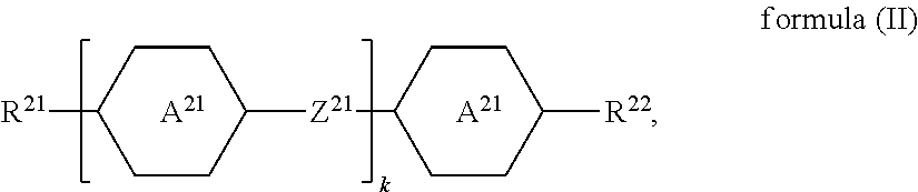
C1([Z21]C2CCC([R22])CC2)CCC([R21])CC1.[A21].[A21]
